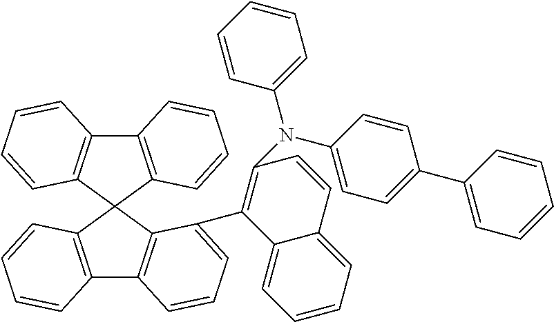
C12=C(C3(C4=C1C=CC=C4C1=C(N(C4=CC=CC=C4)C4=CC=C(C5=CC=CC=C5)C=C4)C=CC4=CC=CC=C14)C1=C(C4=C3C=CC=C4)C=CC=C1)C=CC=C2
